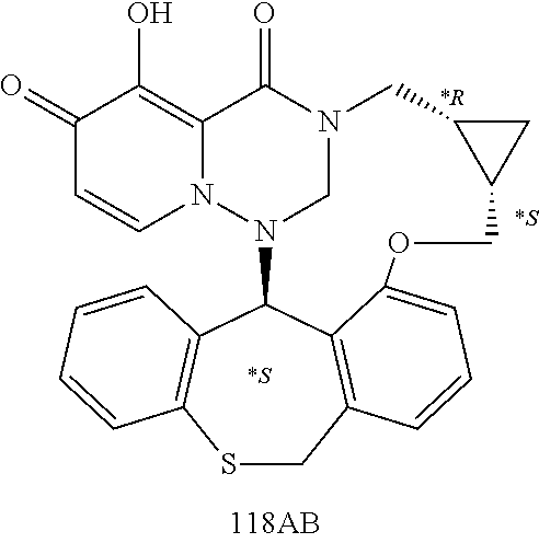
C1(=O)C=CN2C(=C1O)C(=O)N1CN2C2C3=C(SCC4=C2C(=CC=C4)OCC2C(C1)C2)C=CC=C3
